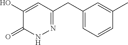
C1=CC=C(CC2=NNC(=O)C(O)=C2)C=C1C
